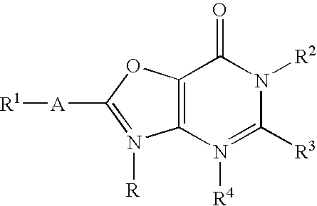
C12=C(OC([A][R1])=N1[R])C(=O)N([R2])C([R3])=N2[R4]
